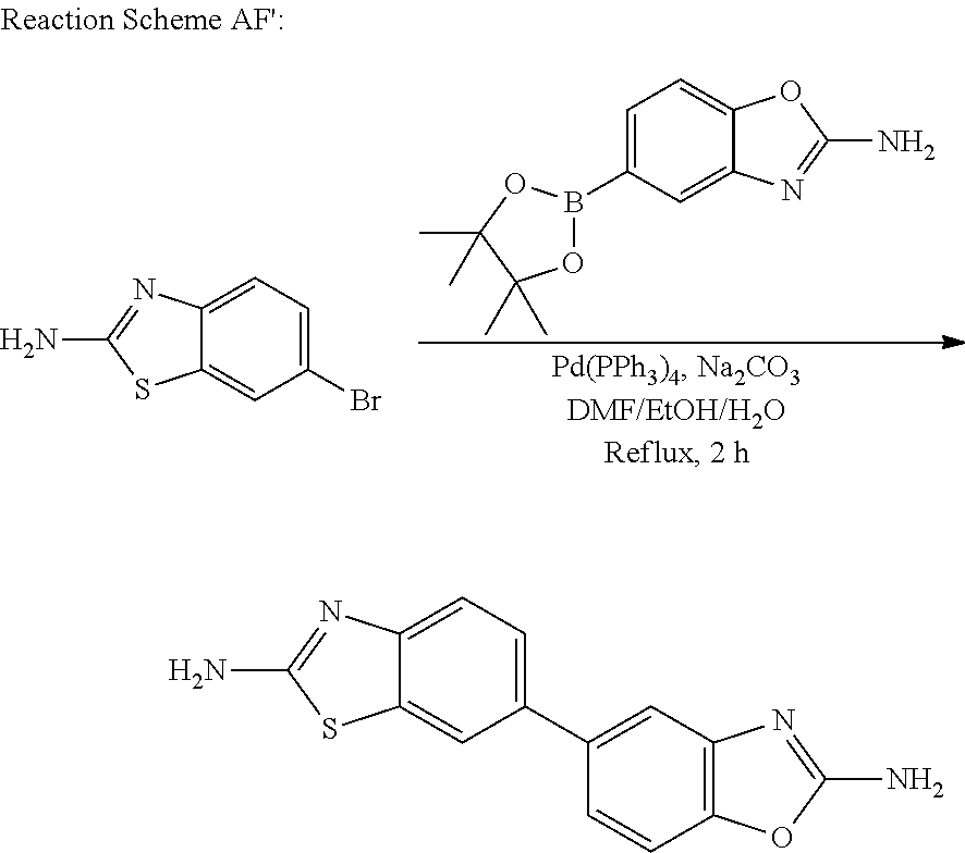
C1=C(B2OC(C)(C)C(C)(C)O2)C=C2C(=C1)OC(N)=N2.C1=C(Br)C=C2C(=C1)N=C(N)S2.C1(C2=CC=C3C(=C2)SC(N)=N3)=CC2=C(C=C1)OC(N)=N2
